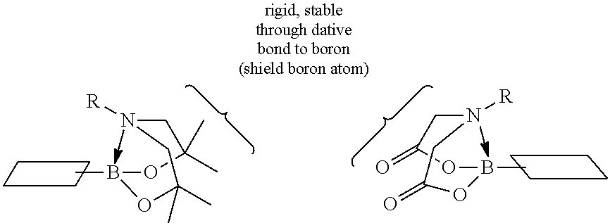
O1B(C)OC(C)(C)CN([R])CC1(C)C.O1B(C)OC(=O)CN([R])CC1=O
